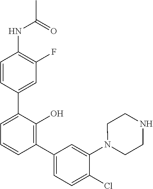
N(C1=C(F)C=C(C2=CC=CC(C3=CC=C(Cl)C(N4CCNCC4)=C3)=C2O)C=C1)C(C)=O
